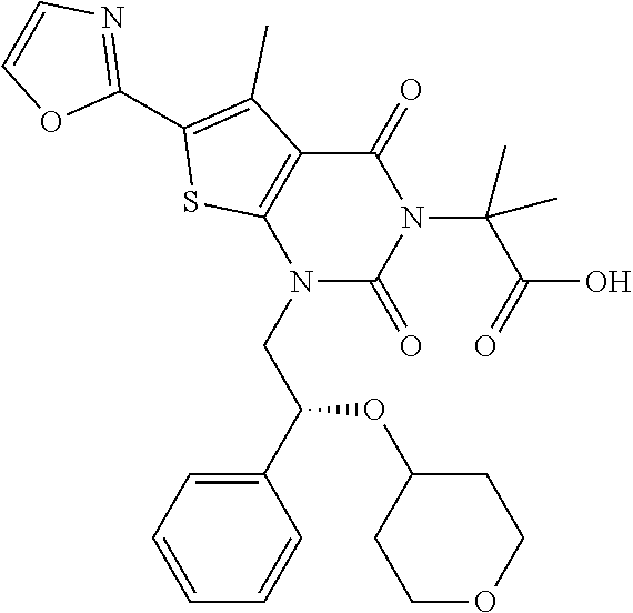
N1(CC(C2=CC=CC=C2)OC2CCOCC2)C(=O)N(C(C(=O)O)(C)C)C(=O)C2=C1SC(C1=NC=CO1)=C2C
